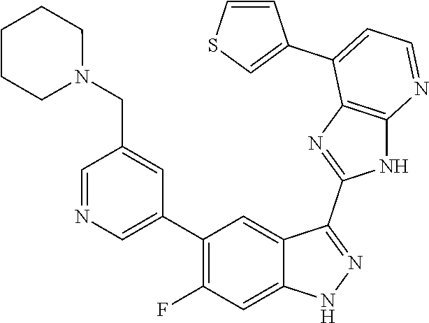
C1=NC=C(C2=C(F)C=C3C(=C2)C(C2=NC4=C(N2)N=CC=C4C2=CSC=C2)=NN3)C=C1CN1CCCCC1
